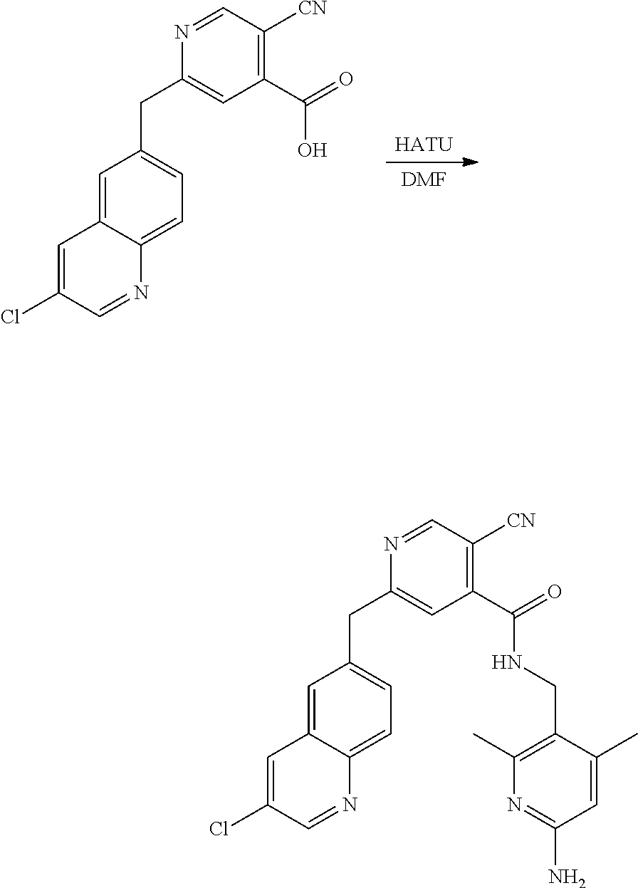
C1=C2C(=CC=C1CC1=CC(C(=O)NCC3=C(C)N=C(N)C=C3C)=C([CN])C=N1)N=CC(Cl)=C2.C1=C2C(=CC=C1CC1=CC(C(=O)O)=C([CN])C=N1)N=CC(Cl)=C2.[HATU].[DMF]
